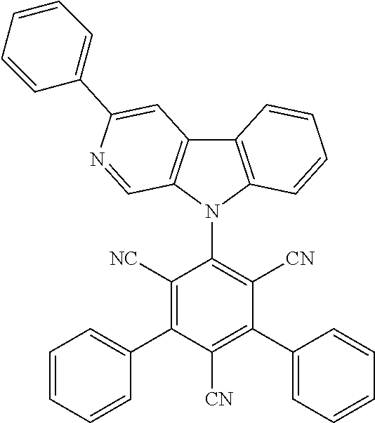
C12=C(N(C3=C([CN])C(C4=CC=CC=C4)=C([CN])C(C4=CC=CC=C4)=C3[NC])C3=C1C=C(C1=CC=CC=C1)N=C3)C=CC=C2
